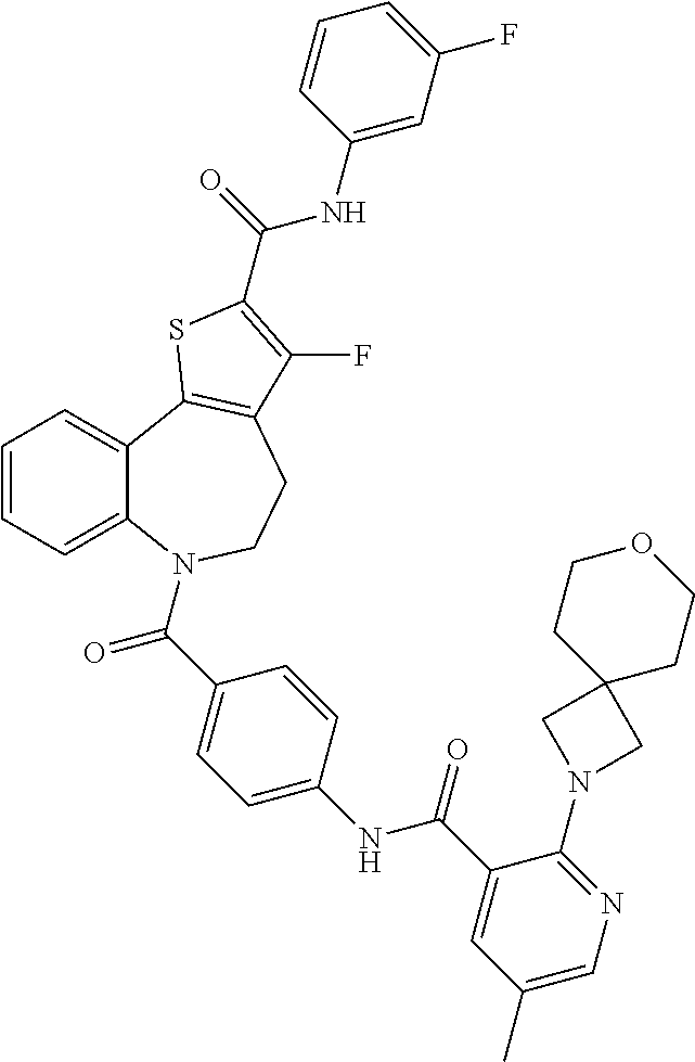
C1=CC=C2C(=C1)C1=C(CCN2C(=O)C2=CC=C(NC(=O)C3=CC(C)=CN=C3N3CC4(C3)CCOCC4)C=C2)C(F)=C(C(NC2=CC(F)=CC=C2)=O)S1
